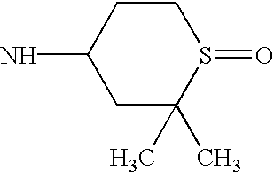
C1C(C)(C)S(=O)CCC1N
